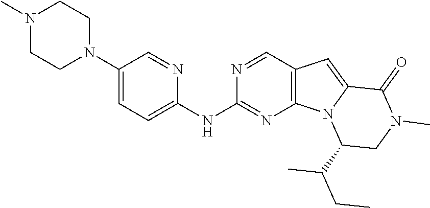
N1(C)CCN(C2=CC=C(NC3=NC4=C(C=N3)C=C3N4C(C(CC)C)CN(C)C3=O)N=C2)CC1
